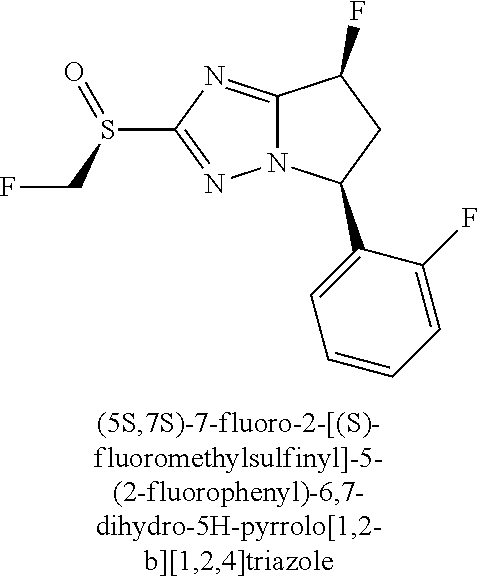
C12=NC(S(CF)=O)=NN1C(C1=CC=CC=C1F)CC2F
